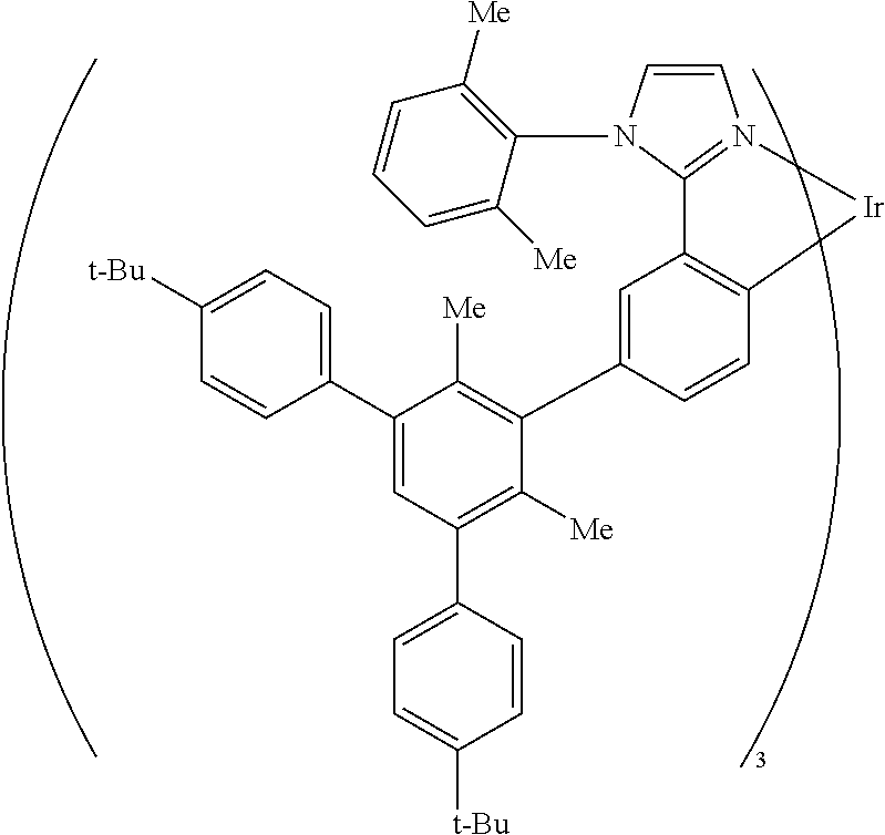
C1=CN(C2=C([Me])C=CC=C2[Me])C2=N1[Ir]C1=C2C=C(C2=C([Me])C(C3=CC=C([t-Bu])C=C3)=CC(C3=CC=C([t-Bu])C=C3)=C2[Me])C=C1
